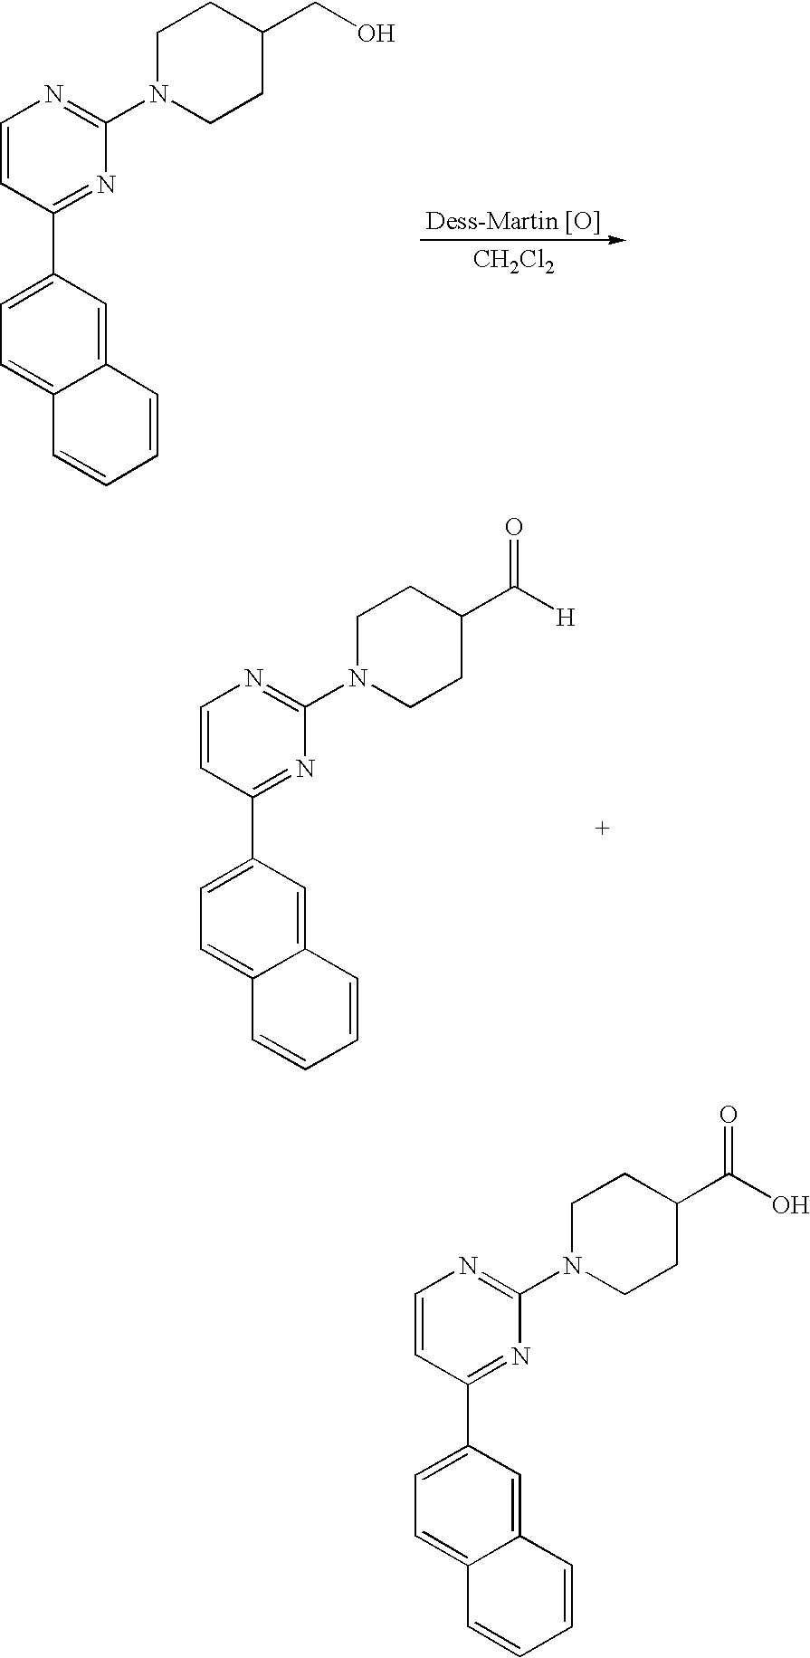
C1=CC(C2=CC=C3C(=C2)C=CC=C3)=NC(N2CCC(CO)CC2)=N1.[CH2Cl2].C1=CC(C2=CC=C3C(=C2)C=CC=C3)=NC(N2CCC(C([H])=O)CC2)=N1.C1=CC(C2=CC=C3C(=C2)C=CC=C3)=NC(N2CCC(C(O)=O)CC2)=N1
